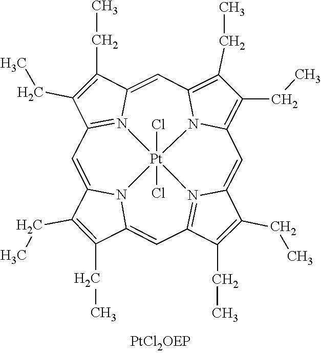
C12=CC3=C(CC)C(CC)=C4C=C5C(CC)=C(CC)C6=N5[Pt]5(Cl)(Cl)(N1=C(C(CC)=C2CC)C=C1C(CC)=C(CC)C(=C6)N15)N34
